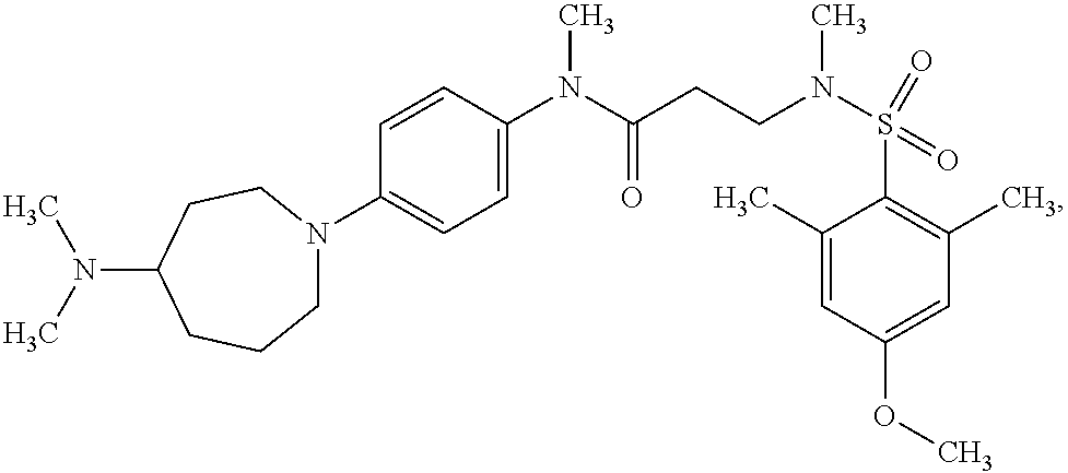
C1=CC(N(C(CCN(S(C2=C(C)C=C(OC)C=C2C)(=O)=O)C)=O)C)=CC=C1N1CCCC(N(C)C)CC1
